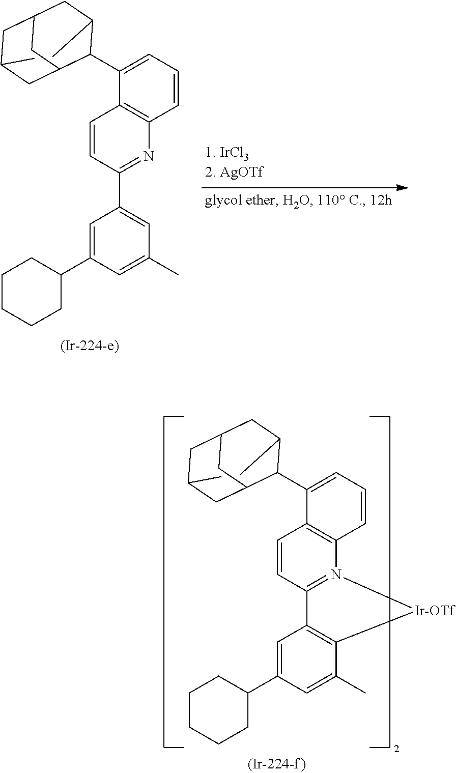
C1(C2C3CC(CC2C)CC(C)C3)=CC=CC2=C1C=CC(C1=CC(C)=CC(C3CCCCC3)=C1)=N2.C1(C2C3CC(CC2C)CC(C)C3)=CC=CC2=C1C=CC1=N2[Ir-OTf]C2=C1C=C(C1CCCCC1)C=C2C
